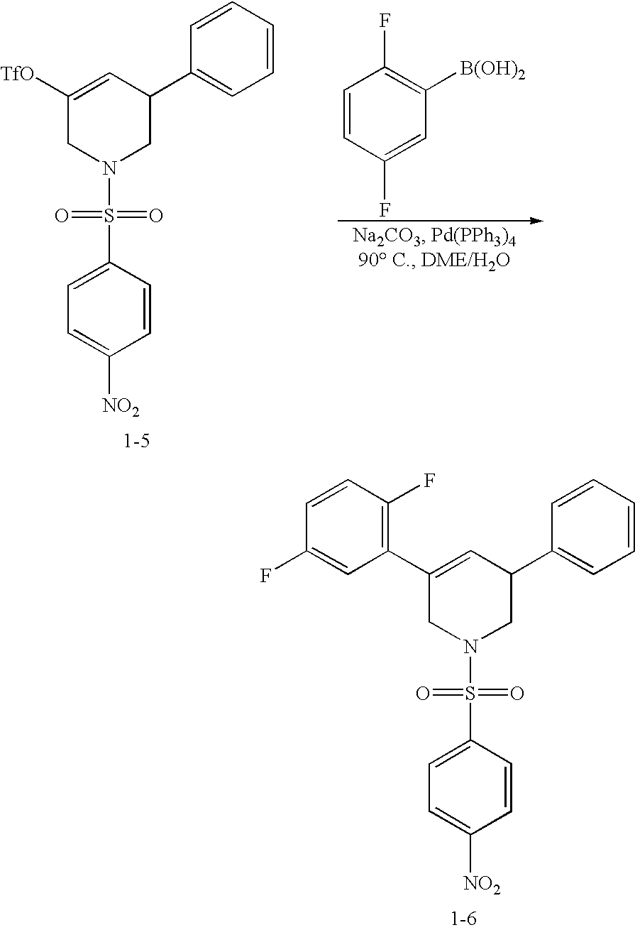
C1([TfO])=CC(C2=CC=CC=C2)CN(S(=O)(=O)C2=CC=C([NO2])C=C2)C1.C1=CC(F)=CC([B(OH)2])=C1F.C1(C2=C(F)C=CC(F)=C2)=CC(C2=CC=CC=C2)CN(S(=O)(=O)C2=CC=C([NO2])C=C2)C1
